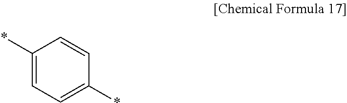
C1(*)=CC=C(*)C=C1
